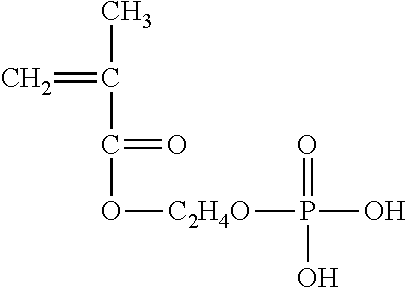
C=C(C(O[C2H4O]P(O)(=O)O)=O)C
